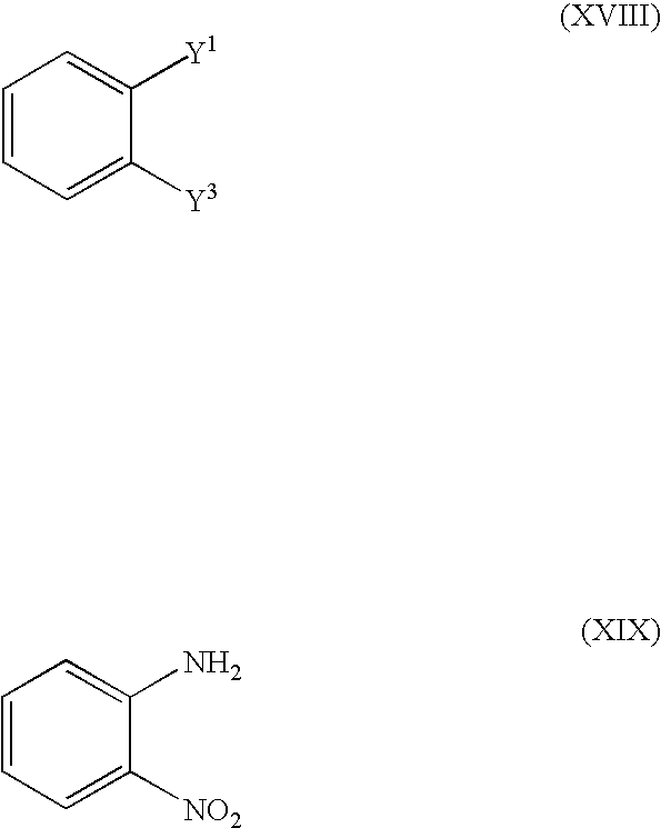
C1=CC=C([Y3])C([Y1])=C1.C1=CC=C([NO2])C(N)=C1
